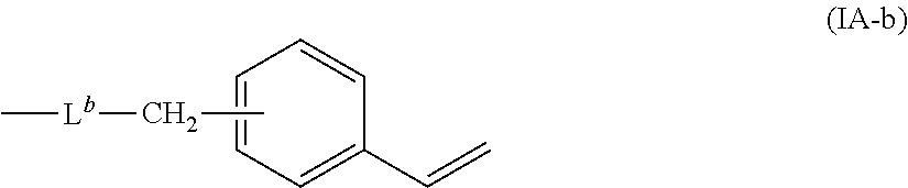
C1=C(C=C)C=CC=C1.CC[Lb]C
